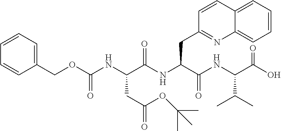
C1=CC=C2C(=C1)N=C(CC(NC(=O)C(NC(OCC1=CC=CC=C1)=O)CC(=O)OC(C)(C)C)C(NC(C(O)=O)C(C)C)=O)C=C2
